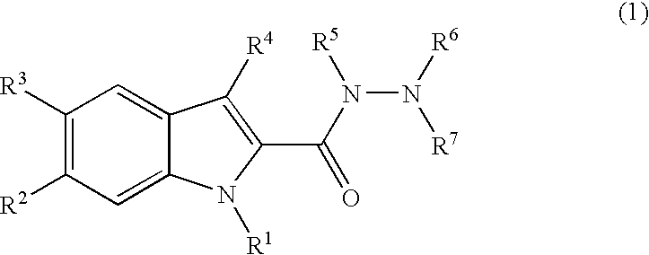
C1([R3])=C([R2])C=C2C(=C1)C([R4])=C(C(=O)N([R5])N([R7])[R6])N2[R1]
